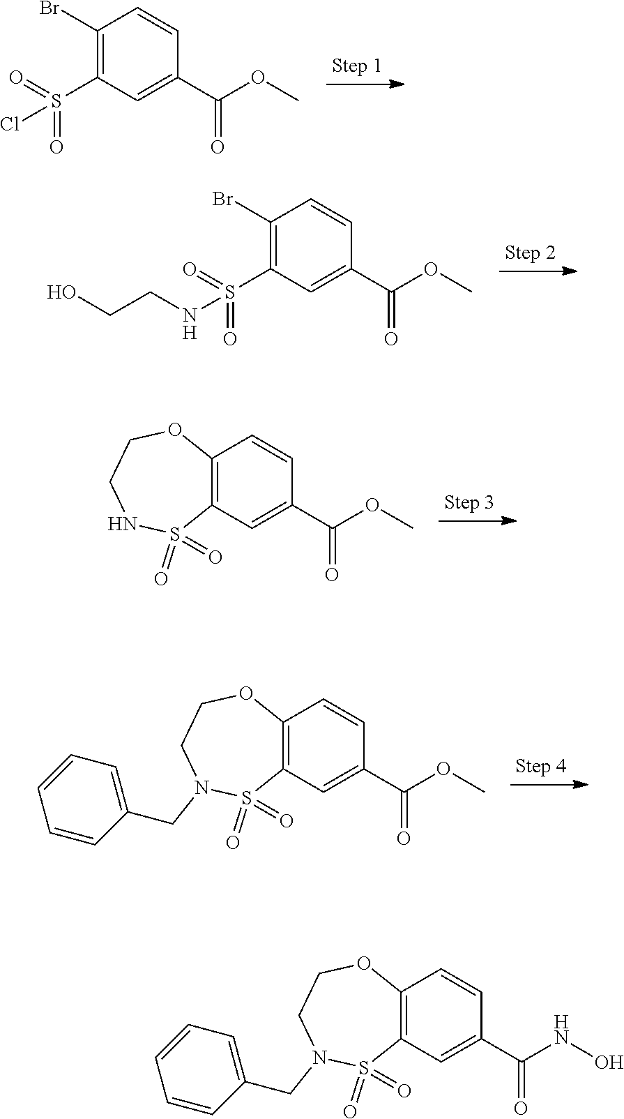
S(C1=C(Br)C=CC(C(=O)OC)=C1)(Cl)(=O)=O.S(C1=C(Br)C=CC(C(=O)OC)=C1)(NCCO)(=O)=O.C1=C(C(=O)OC)C=CC2=C1S(=O)(=O)NCCO2.C1=C(C(=O)OC)C=CC2=C1S(=O)(=O)N(CC1=CC=CC=C1)CCO2.C1=C(C(=O)NO)C=CC2=C1S(=O)(=O)N(CC1=CC=CC=C1)CCO2
